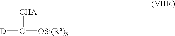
[D]C(=[CHA])[OSi(R8)3]
